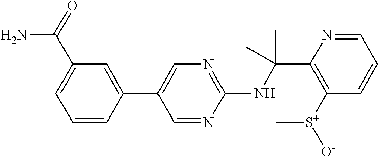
N(C(C1=C([S+]([O-])C)C=CC=N1)(C)C)C1=NC=C(C2=CC(C(=O)N)=CC=C2)C=N1
